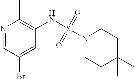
N1=CC(Br)=CC(NS(N2CCC(C)(C)CC2)(=O)=O)=C1C
